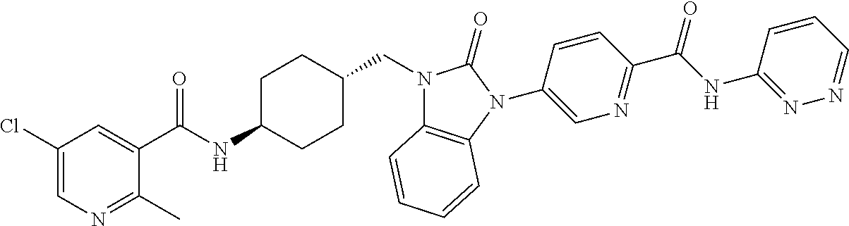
C1(Cl)=CN=C(C)C(C(NC2CCC(CN3C4=C(N(C5=CN=C(C(NC6=NN=CC=C6)=O)C=C5)C3=O)C=CC=C4)CC2)=O)=C1
